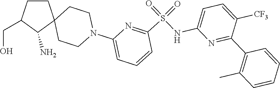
N1(C2=CC=CC(S(=O)(NC3=CC=C([CF3])C(C4=C(C)C=CC=C4)=N3)=O)=N2)CCC2(CC1)CCC(CO)C2N
